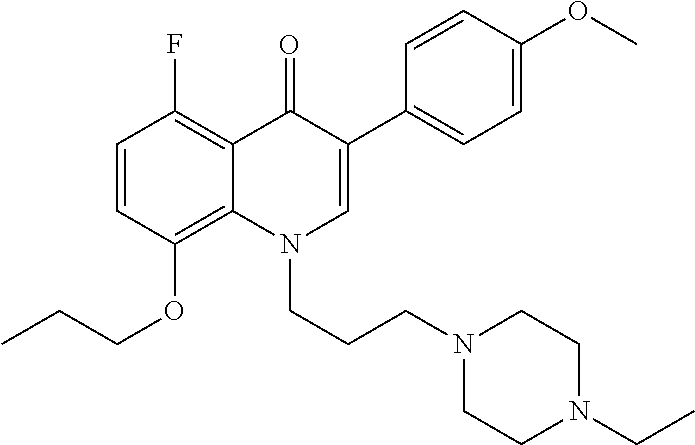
C1=CC(OCCC)=C2C(=C1F)C(=O)C(C1=CC=C(OC)C=C1)=CN2CCCN1CCN(CC)CC1
